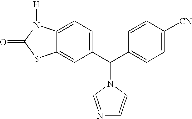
C1(C(C2=CC=C([CN])C=C2)N2C=CN=C2)=CC=C2C(=C1)SC(=O)N2[H]
